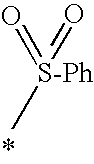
C[S-Ph](=O)=O
